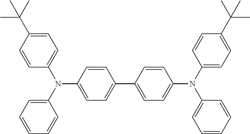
C1=C(C(C)(C)C)C=CC(N(C2=CC=CC=C2)C2=CC=C(C3=CC=C(N(C4=CC=C(C(C)(C)C)C=C4)C4=CC=CC=C4)C=C3)C=C2)=C1
